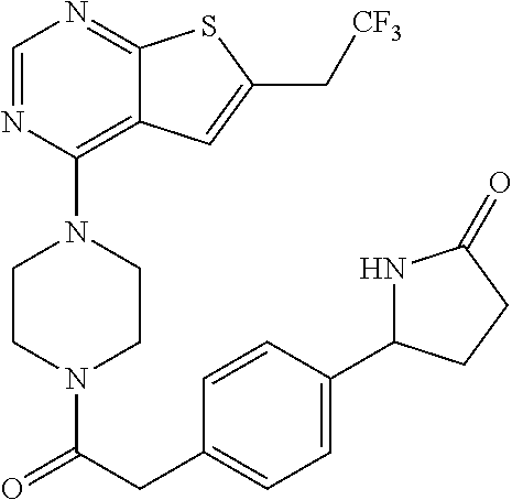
C1CN(C(CC2=CC=C(C3NC(=O)CC3)C=C2)=O)CCN1C1=C2C(=NC=N1)SC(C[CF3])=C2
